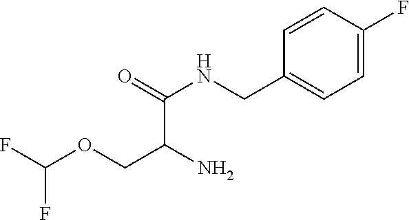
C(C(N)COC(F)F)(=O)NCC1=CC=C(F)C=C1
